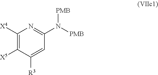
C1([X5])=C([X4])N=C(N([PMB])[PMB])C=C1[R3]
